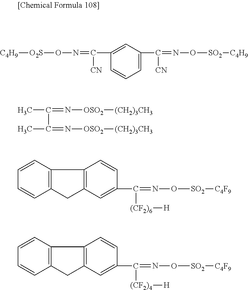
C1=C(C(=NO[SO2][C4H9])[CN])C=C(C(=NO[O2S][C4H9])[CN])C=C1.CC(=N[OSO2][(CH2)3CH3])C(C)=N[OSO2][(CH2)3CH3].C12=C(CC3=C1C=CC(C(=NO[SO2][C4F9])[(CF2)6][H])=C3)C=CC=C2.C12=C(CC3=C1C=CC(C(=NO[SO2][C4F9])[(CF2)4][H])=C3)C=CC=C2
